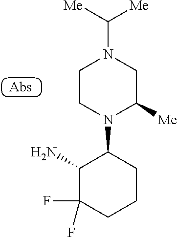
C1(N)C(F)(F)CCCC1N1CCN(C([Me])[Me])CC1[Me]
